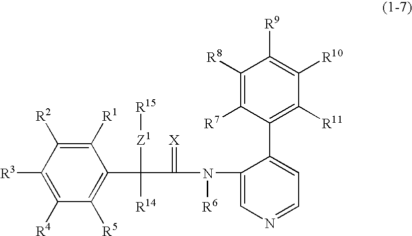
C1([R1])=C([R2])C([R3])=C([R4])C([R5])=C1C(C(N(C1=CN=CC=C1C1=C([R11])C([R10])=C([R9])C([R8])=C1[R7])[R6])=[X])([Z1][R15])[R14]
